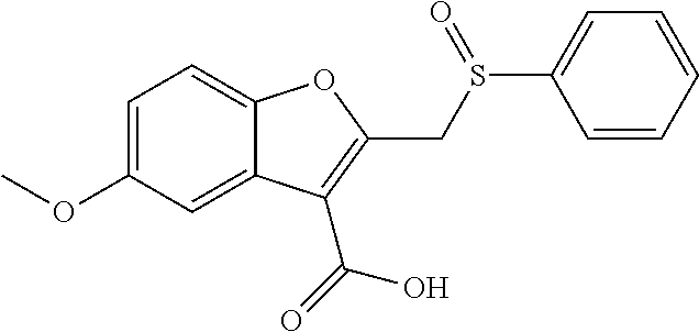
C1=C(OC)C=C2C(=C1)OC(CS(C1=CC=CC=C1)=O)=C2C(=O)O
